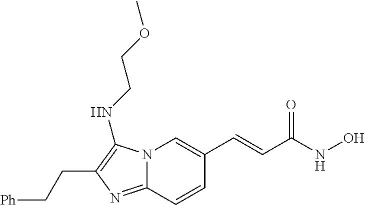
N12C(=NC(CC[Ph])=C1NCCOC)C=CC(C=CC(NO)=O)=C2
